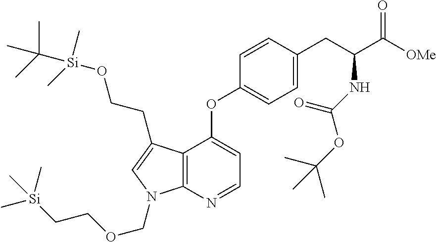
C12=C(N=CC=C1OC1=CC=C(CC(C([OMe])=O)NC(OC(C)(C)C)=O)C=C1)N(COCC[Si](C)(C)C)C=C2CCO[Si](C)(C)C(C)(C)C
